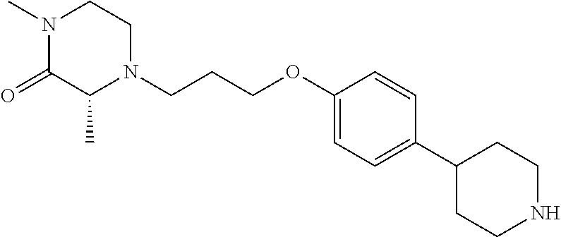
N1(C)C(=O)C(C)N(CCCOC2=CC=C(C3CCNCC3)C=C2)CC1
